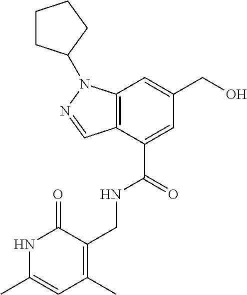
C12=C(C(C(=O)NCC3=C(C)C=C(C)NC3=O)=CC(CO)=C1)C=NN2C1CCCC1
